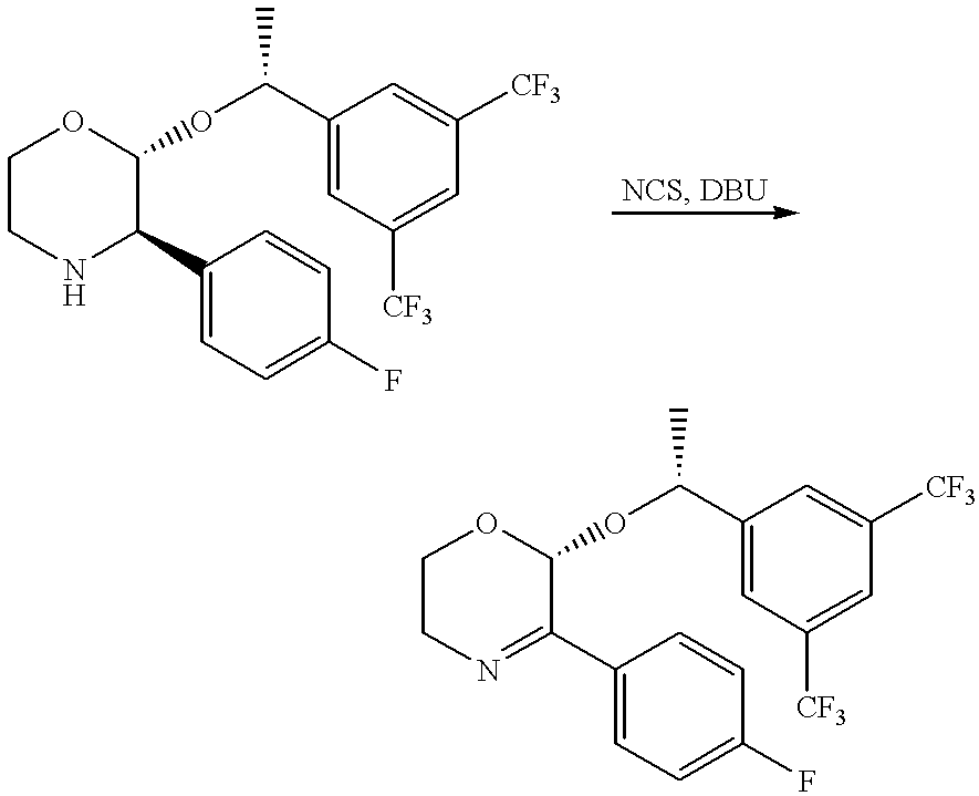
C1(C2C(OC(C3=CC([CF3])=CC([CF3])=C3)C)OCCN2)=CC=C(F)C=C1.C1(C2=NCCOC2OC(C2=CC([CF3])=CC([CF3])=C2)C)=CC=C(F)C=C1
